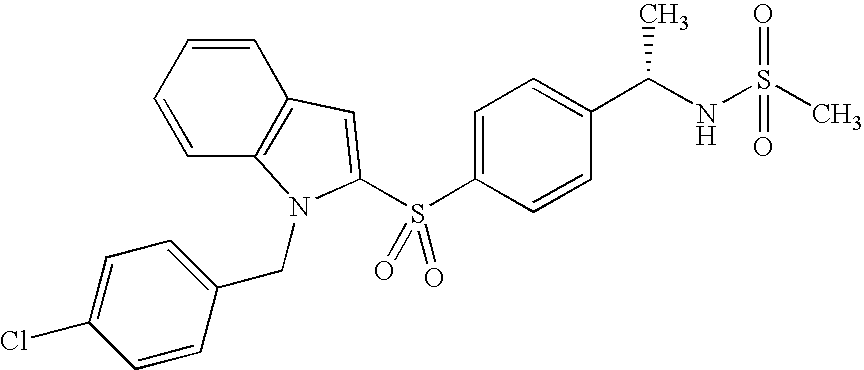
C1=CC2=C(C=C1)C=C(S(C1=CC=C(C(NS(C)(=O)=O)C)C=C1)(=O)=O)N2CC1=CC=C(Cl)C=C1
